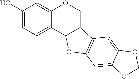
C1(O)=CC=C2C(=C1)OCC1C2OC2=C1C=C1C(=C2)OCO1
